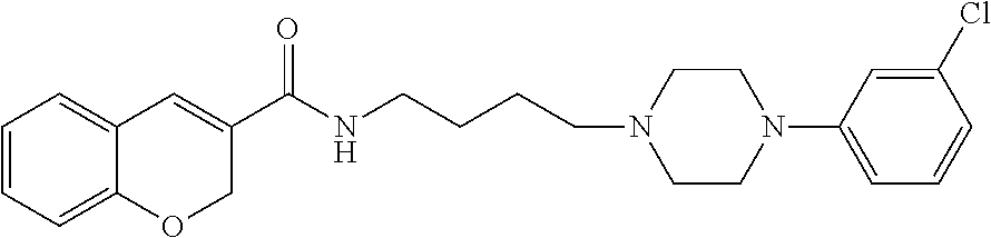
C1=CC=C2C(=C1)C=C(C(NCCCCN1CCN(C3=CC=CC(Cl)=C3)CC1)=O)CO2
